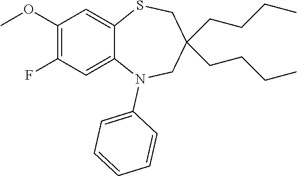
O(C1=C(F)C=C2C(=C1)SCC(CCCC)(CCCC)CN2C1=CC=CC=C1)C
